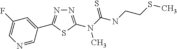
N1=C(N(C(NCCSC)=S)C)SC(C2=CC(F)=CN=C2)=N1
